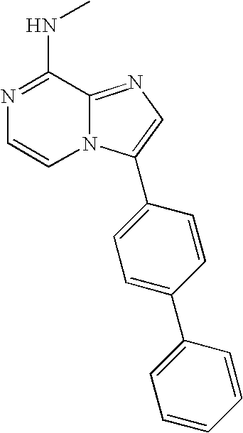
N1=C(NC)C2=NC=C(C3=CC=C(C4=CC=CC=C4)C=C3)N2C=C1
